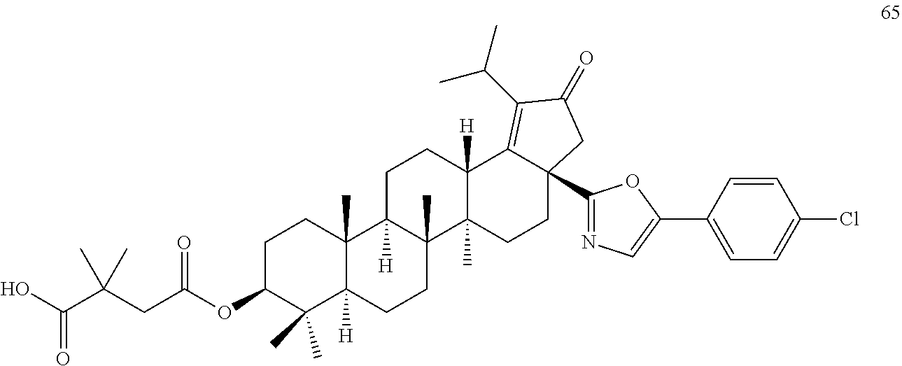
C1C(OC(CC(C(O)=O)(C)C)=O)C(C)(C)C2([H])C(C)(C1)C1([H])C(C)(CC2)C2(C)C([H])(CC1)C1=C(C(C)C)C(=O)CC1(C1=NC=C(C3=CC=C(Cl)C=C3)O1)CC2
